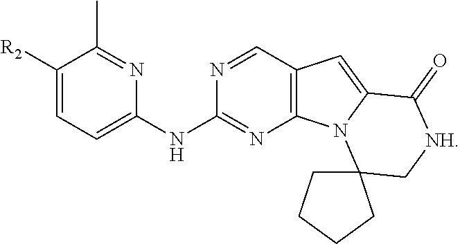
N1=CC2=C(N=C1NC1=CC=C([R2])C(C)=N1)N1C(=C2)C(=O)[NH]CC12CCCC2
